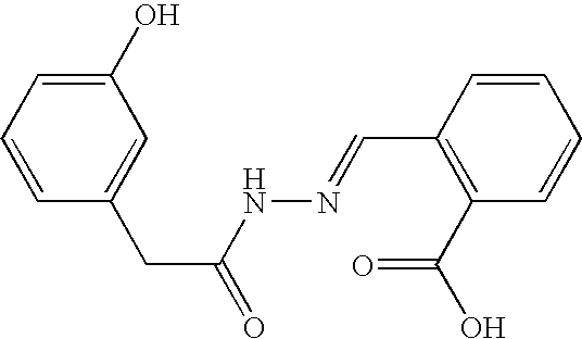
C1(O)=CC=CC(CC(=O)NN=CC2=C(C(O)=O)C=CC=C2)=C1
